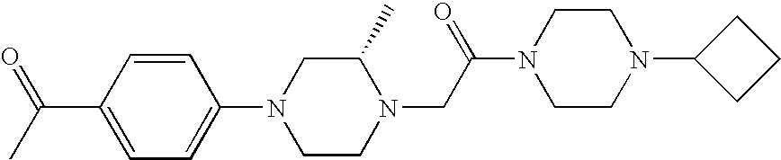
C1(N2CCN(CC(N3CCN(C4CCC4)CC3)=O)C(C)C2)=CC=C(C(C)=O)C=C1
